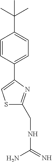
C1=CC(C2=CSC(CNC(=N)N)=N2)=CC=C1C(C)(C)C
